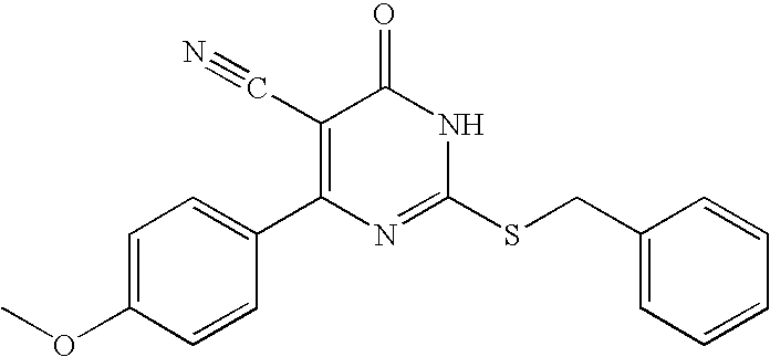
C1=CC(C2=C(C#N)C(=O)NC(SCC3=CC=CC=C3)=N2)=CC=C1OC
